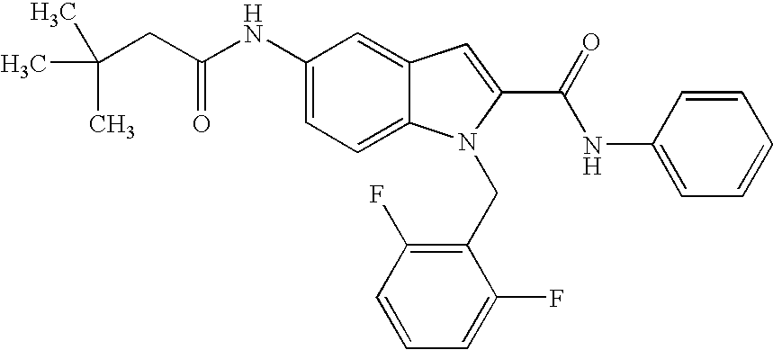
C1(NC(CC(C)(C)C)=O)=CC=C2C(=C1)C=C(C(=O)NC1=CC=CC=C1)N2CC1=C(F)C=CC=C1F
